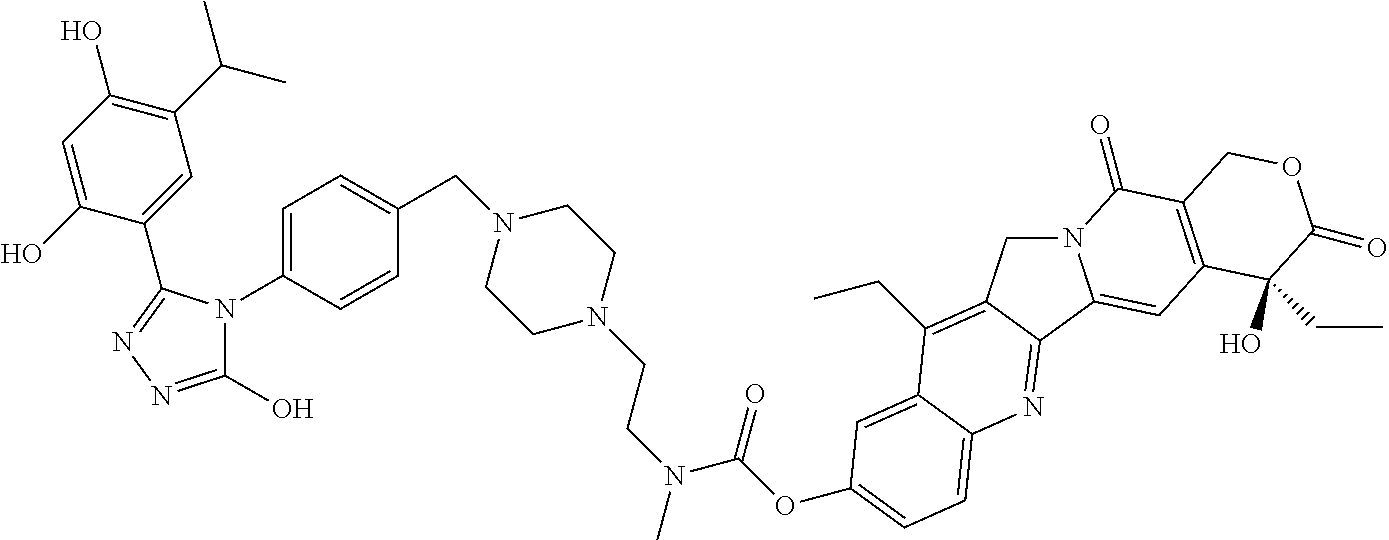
N12CC3=C(CC)C4=CC(OC(N(CCN5CCN(CC6=CC=C(N7C(O)=NN=C7C7=CC(C(C)C)=C(O)C=C7O)C=C6)CC5)C)=O)=CC=C4N=C3C1=CC1=C(C2=O)COC(=O)C1(CC)O
